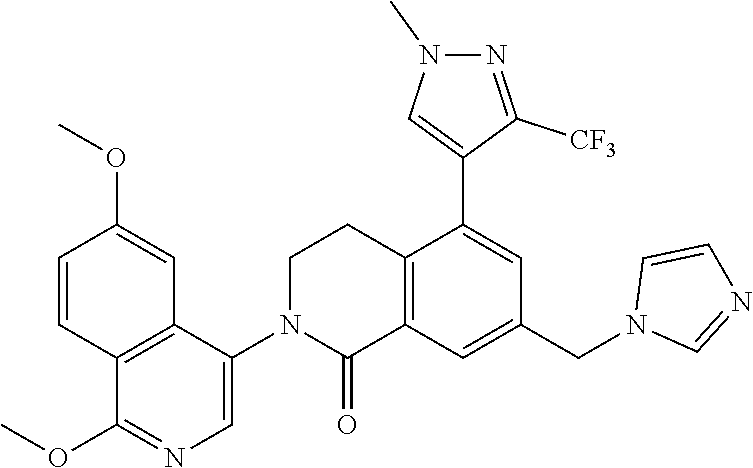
C12=C(C=C(CN3C=NC=C3)C=C1C1=CN(C)N=C1[CF3])C(=O)N(C1=CN=C(OC)C3=C1C=C(OC)C=C3)CC2
